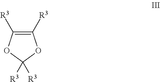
C1([R3])=C([R3])OC([R3])([R3])O1
